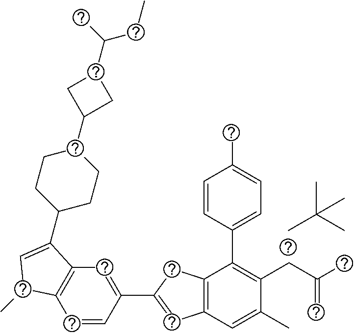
C1=CC(C2=CC3=C(C2)C(C2=CC=C(C)C=C2)=C(CC(C)=C)C(C)=C3)=CC2=C1C(C)C=C2C1CCC(C2CC(C(C)CC)C2)CC1.CC(C)(C)C
